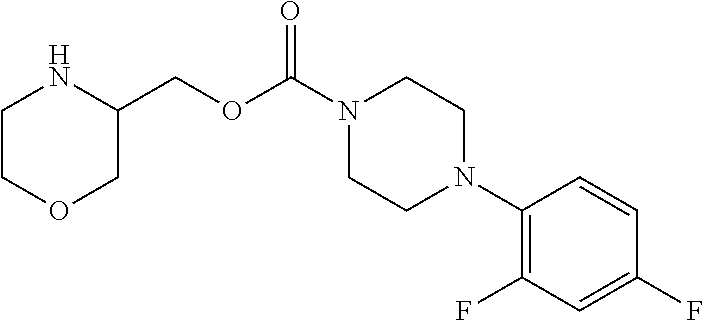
C1COCC(COC(N2CCN(C3=C(F)C=C(F)C=C3)CC2)=O)N1
